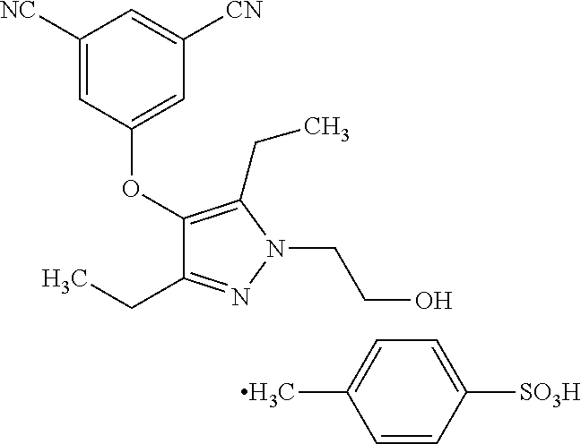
C1=CC([SO3H])=CC=C1C.C1(CC)=NN(CCO)C(CC)=C1OC1=CC([CN])=CC([NC])=C1
